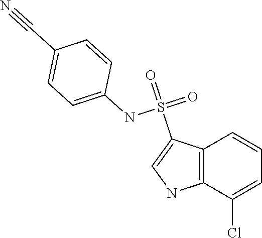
C1=CC2=C(C(Cl)=C1)NC=C2S(=O)(=O)NC1=CC=C(C#N)C=C1
